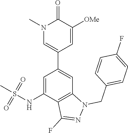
C1=C(NS(C)(=O)=O)C2=C(C=C1C1=CN(C)C(=O)C([OMe])=C1)N(CC1=CC=C(F)C=C1)N=C2F
